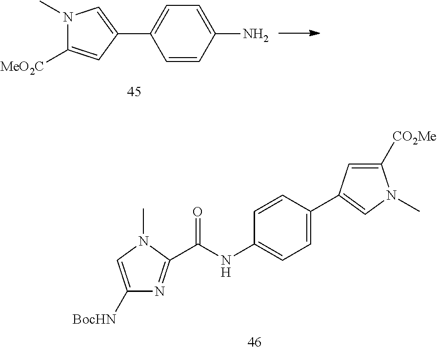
N1(C)C([MeO2C])=CC(C2=CC=C(N)C=C2)=C1.C1([BocHN])=CN(C)C(C(NC2=CC=C(C3=CN(C)C([CO2Me])=C3)C=C2)=O)=N1
